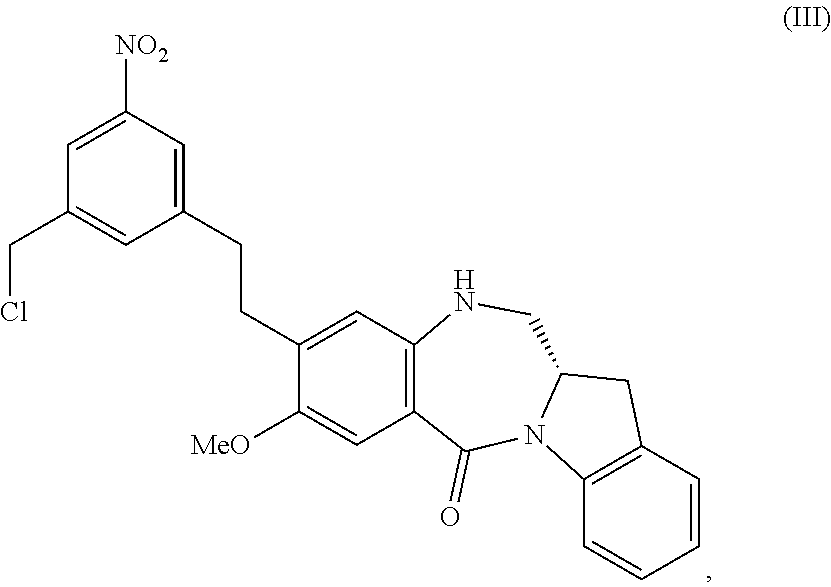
C12=C(C=CC=C1)CC1N2C(=O)C2=C(NC1)C=C(CCC1=CC([NO2])=CC(CCl)=C1)C([MeO])=C2
